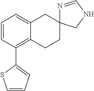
C1=CC(C2=CC=CS2)=C2C(=C1)CC1(CC2)N=CNC1
